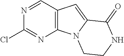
C1=NC(Cl)=NC2=C1C=C1N2CCNC1=O
